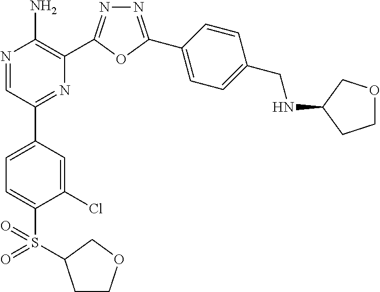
N1=C(C2=CC=C(CNC3CCOC3)C=C2)OC(C2=C(N)N=CC(C3=CC=C(S(=O)(=O)C4CCOC4)C(Cl)=C3)=N2)=N1
